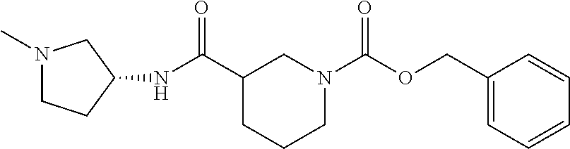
N1(C)CCC(NC(C2CCCN(C(OCC3=CC=CC=C3)=O)C2)=O)C1
